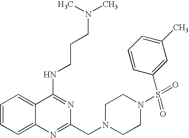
C1=CC=C2C(=C1)C(NCCCN(C)C)=NC(CN1CCN(S(C3=CC(C)=CC=C3)(=O)=O)CC1)=N2
